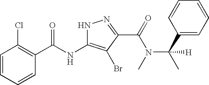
C1=CC=CC(C(NC2=C(Br)C(C(N(C(C3=CC=CC=C3)(C)[H])C)=O)=NN2)=O)=C1Cl
